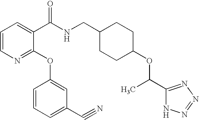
C1=CN=C(OC2=CC(C#N)=CC=C2)C(C(NCC2CCC(OC(C)C3=NN=NN3)CC2)=O)=C1
